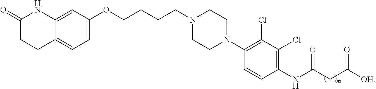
C1(OCCCCN2CCN(C3=C(Cl)C(Cl)=C(NC(CC([OH])=O)=O)C=C3)CC2)=CC=C2C(=C1)NC(=O)CC2
